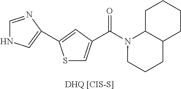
[DHQ [CIS-S]].S1C=C(C(N2CCCC3C2CCCC3)=O)C=C1C1=CNC=N1
